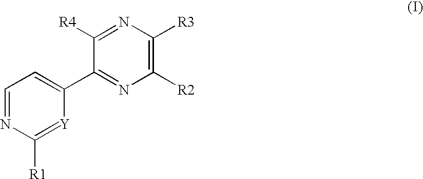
C1=NC([R1])=[Y]C(C2=NC([R2])=C([R3])N=C2[R4])=C1
